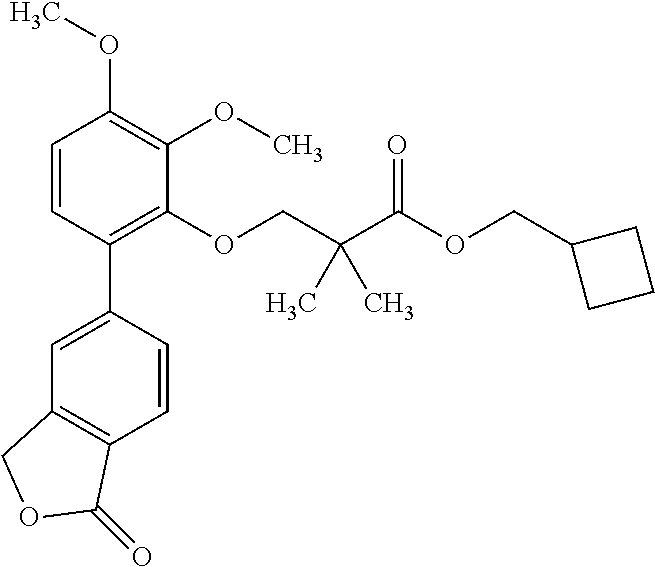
C1=CC(C2=CC3=C(C=C2)C(=O)OC3)=C(OCC(C(=O)OCC2CCC2)(C)C)C(OC)=C1OC
